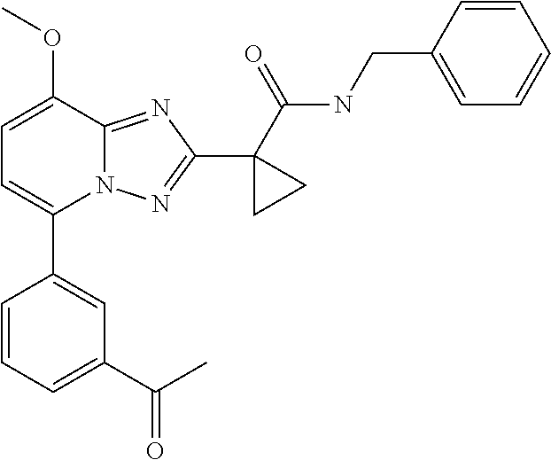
C1=C(C2=CC(C(C)=O)=CC=C2)N2C(=NC(C3(C(NCC4=CC=CC=C4)=O)CC3)=N2)C(OC)=C1
